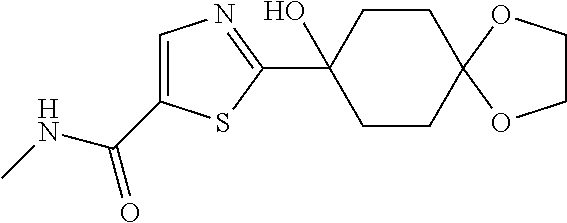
C1CC2(CCC1(C1=NC=C(C(NC)=O)S1)O)OCCO2
